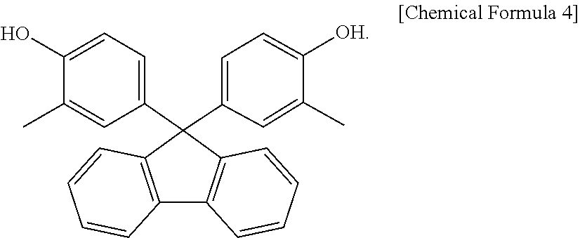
C12=C(C(C3=CC=C(O)C(C)=C3)(C3=CC=C([OH])C(C)=C3)C3=C1C=CC=C3)C=CC=C2
